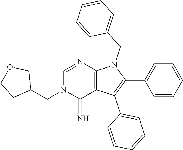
C(C1COCC1)N1C(=N)C2=C(N=C1)N(CC1=CC=CC=C1)C(C1=CC=CC=C1)=C2C1=CC=CC=C1
